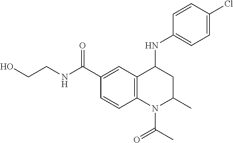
C1=C(C(NCCO)=O)C=CC2=C1C(NC1=CC=C(Cl)C=C1)CC(C)N2C(C)=O
